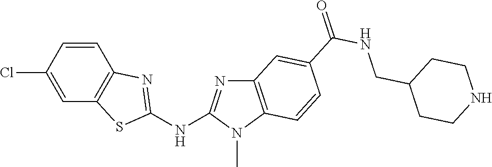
C1(Cl)=CC2=C(C=C1)N=C(NC1=NC3=C(N1C)C=CC(C(NCC1CCNCC1)=O)=C3)S2
